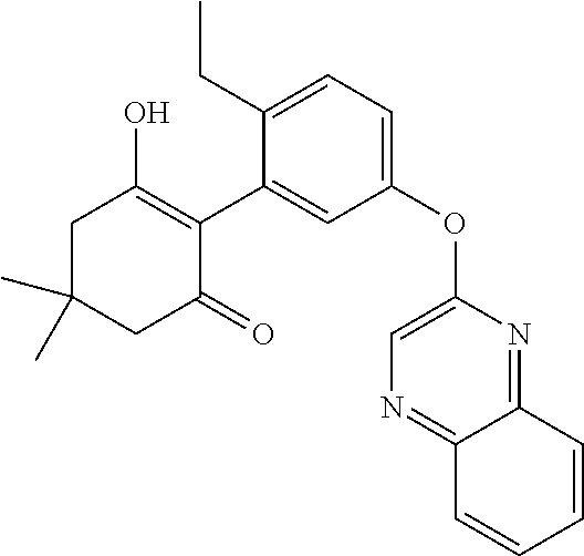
C1C(C)(C)CC(=O)C(C2=CC(OC3=CN=C4C(=N3)C=CC=C4)=CC=C2CC)=C1O
